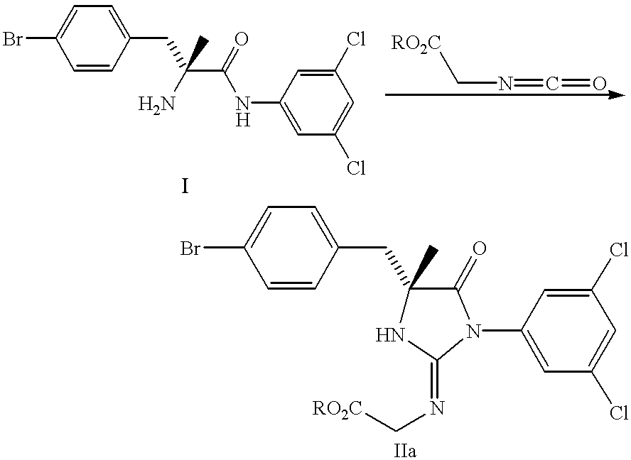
C1=CC(CC(C(NC2=CC(Cl)=CC(Cl)=C2)=O)(N)C)=CC=C1Br.[RO2C]CN=C=O.BrC1=CC=C(CC2(C)NC(=NC[RO2C])N(C3=CC(Cl)=CC(Cl)=C3)C2=O)C=C1
